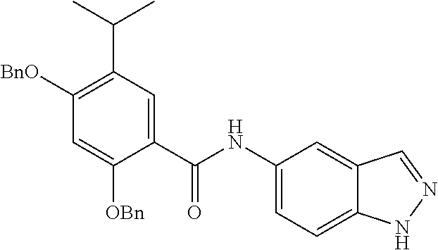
C1(NC(C2=CC(C(C)C)=C([BnO])C=C2[OBn])=O)=CC=C2C(=C1)C=NN2
